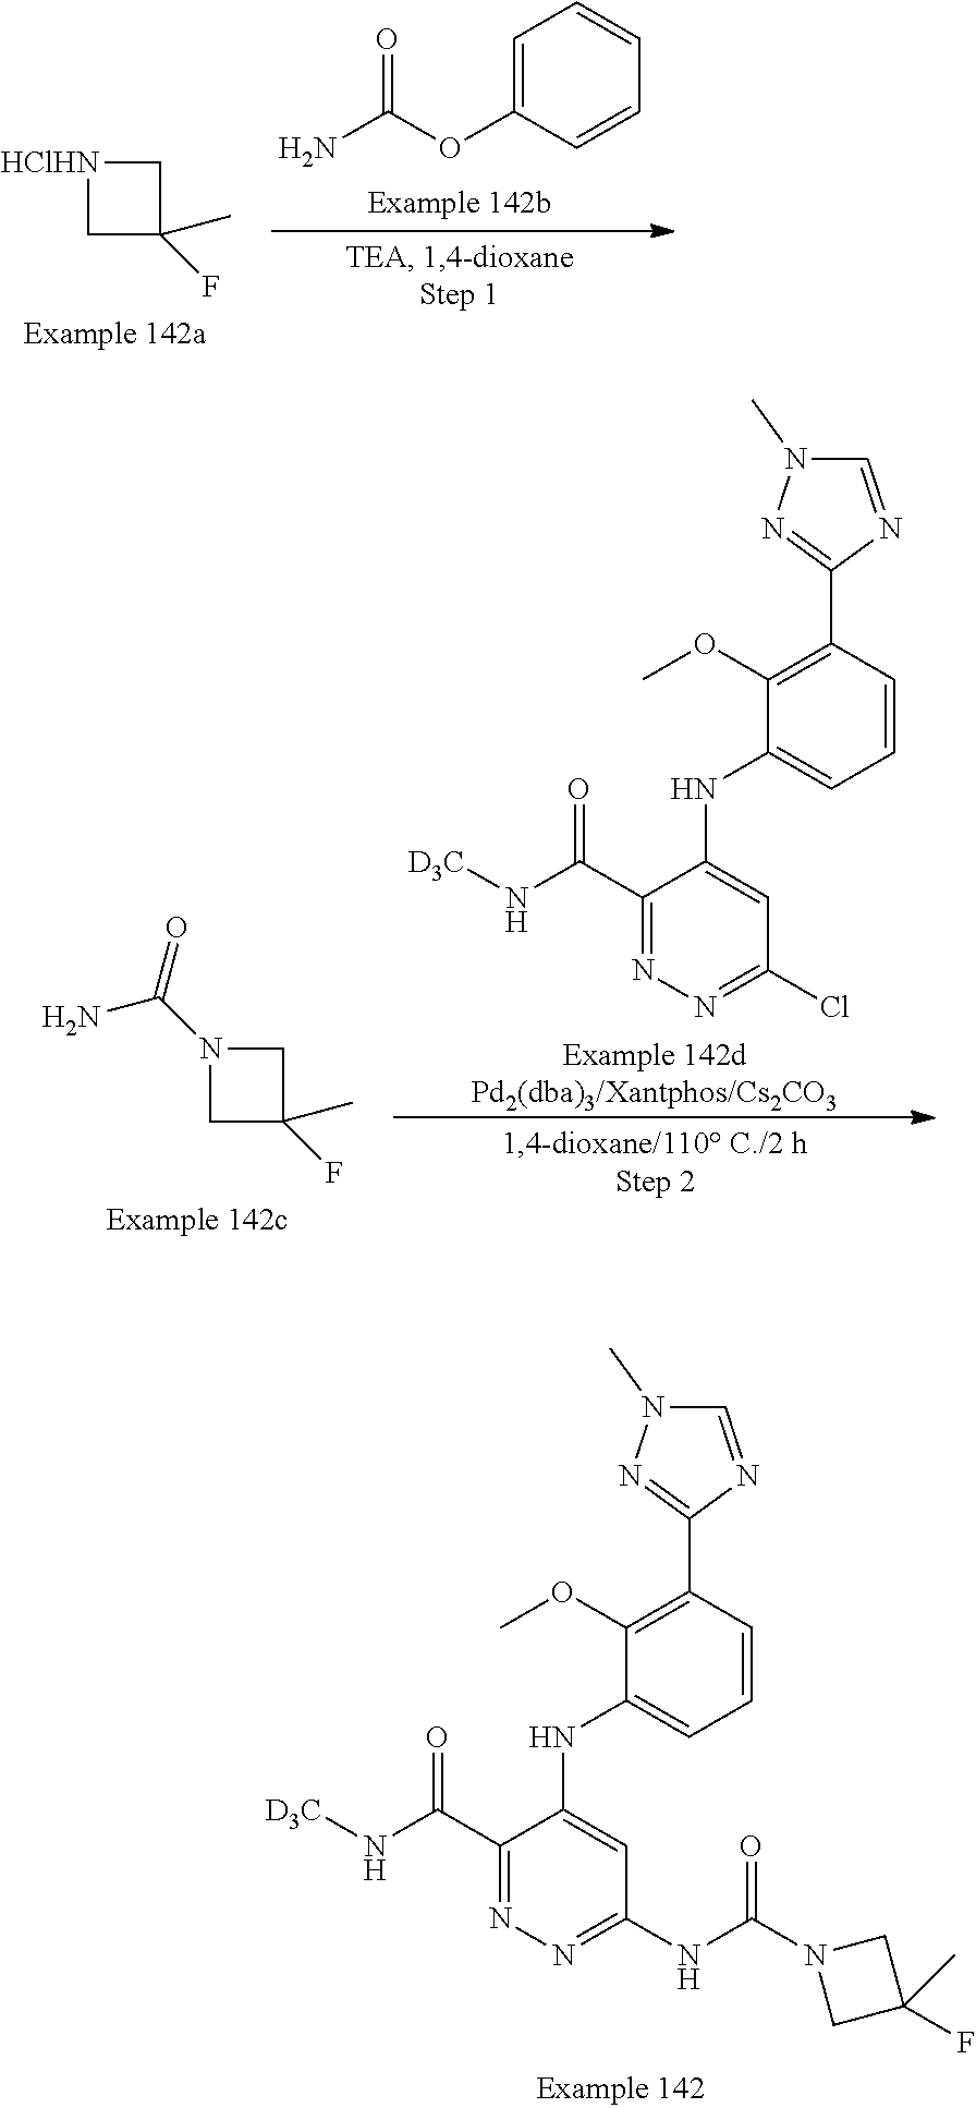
C1C(F)(C)C[HClHN]1.C1=C(OC(N)=O)C=CC=C1.C1C(F)(C)CN1C(=O)N.N1=C(C(N[D3C])=O)C(NC2=CC=CC(C3=NN(C)C=N3)=C2OC)=CC(Cl)=N1.N1=C(C(N[D3C])=O)C(NC2=CC=CC(C3=NN(C)C=N3)=C2OC)=CC(NC(N2CC(F)(C)C2)=O)=N1
